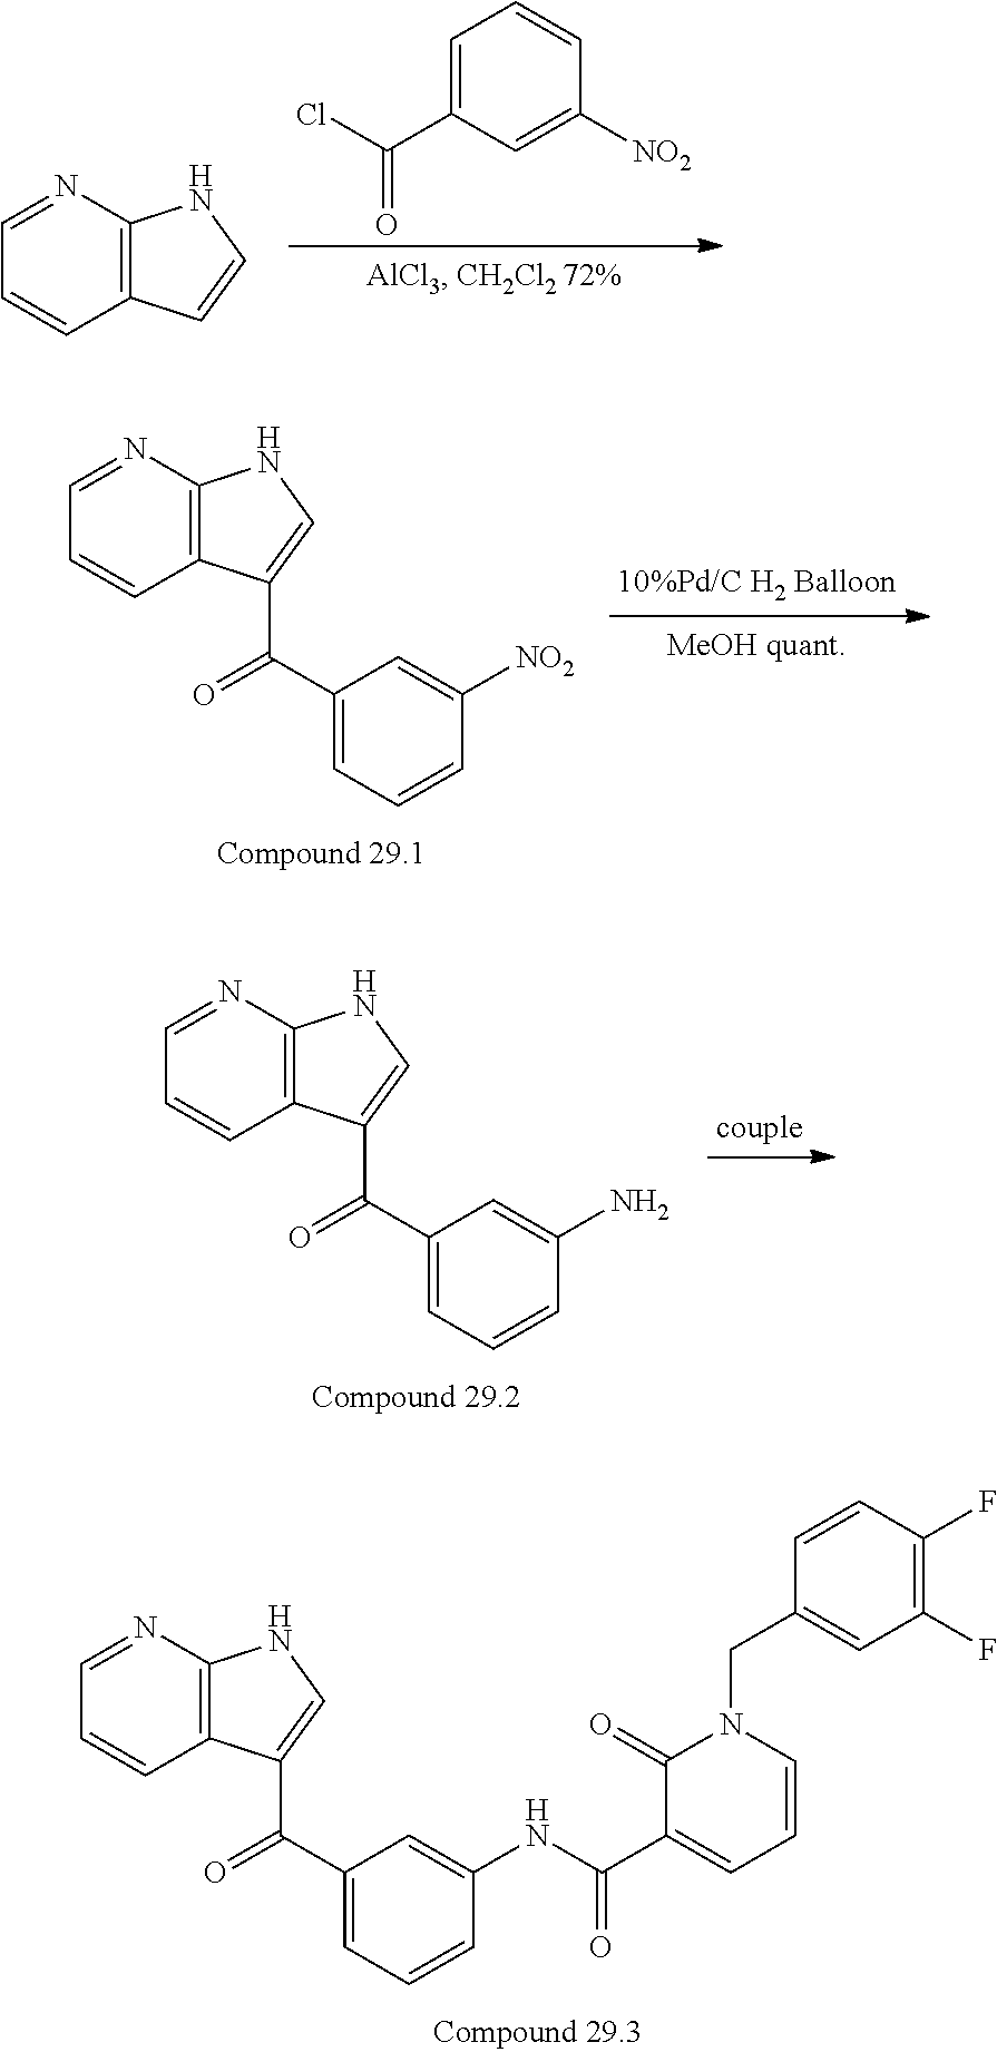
C12=C(N=CC=C1)NC=C2.C1=C(C(Cl)=O)C=C([NO2])C=C1.C12=C(N=CC=C1)NC=C2C(C1=CC=CC([NO2])=C1)=O.C12=C(N=CC=C1)NC=C2C(C1=CC=CC(N)=C1)=O.C12=C(N=CC=C1)NC=C2C(C1=CC=CC(NC(C2=CC=CN(CC3=CC(F)=C(F)C=C3)C2=O)=O)=C1)=O
